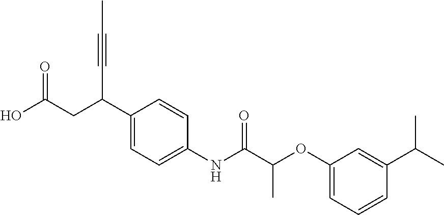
C1(C(CC(O)=O)C#CC)=CC=C(NC(C(OC2=CC=CC(C(C)C)=C2)C)=O)C=C1
